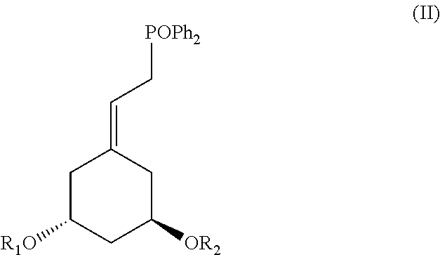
C1C([R1O])CC([OR2])CC1=CC[POPh2]
